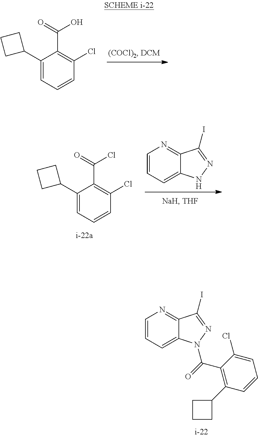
C1(C2CCC2)=CC=CC(Cl)=C1C(=O)O.C1=CC=C2C(=N1)C(I)=NN2.C1(C2CCC2)=CC=CC(Cl)=C1C(=O)Cl.C1=CC=C2C(=N1)C(I)=NN2C(=O)C1=C(C2CCC2)C=CC=C1Cl
